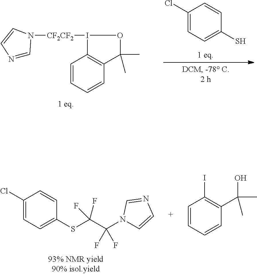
N1=CN([CF2CF2]I2C3=C(C(C)(C)O2)C=CC=C3)C=C1.C1(Cl)=CC=C(S)C=C1.C1(Cl)=CC=C(SC(C(N2C=CN=C2)(F)F)(F)F)C=C1.C1=CC=CC(C(O)(C)C)=C1I
